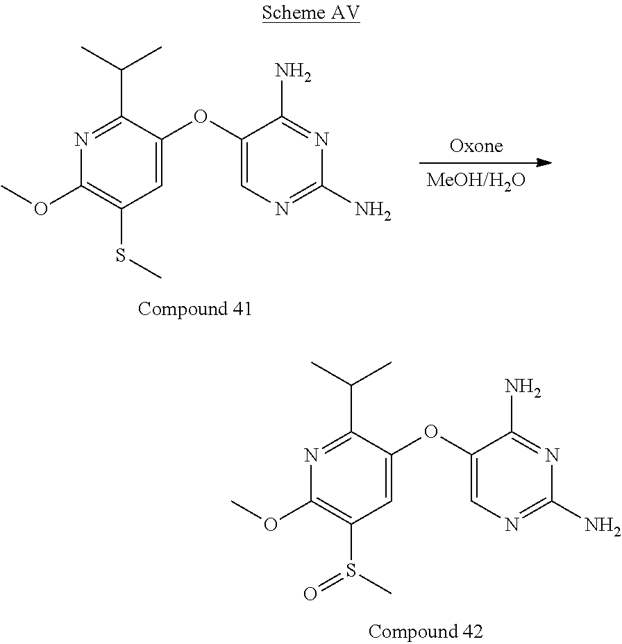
N1=C(C(C)C)C(OC2=CN=C(N)N=C2N)=CC(S(C)=O)=C1OC.N1=C(C(C)C)C(OC2=CN=C(N)N=C2N)=CC(SC)=C1OC.[Oxone]
